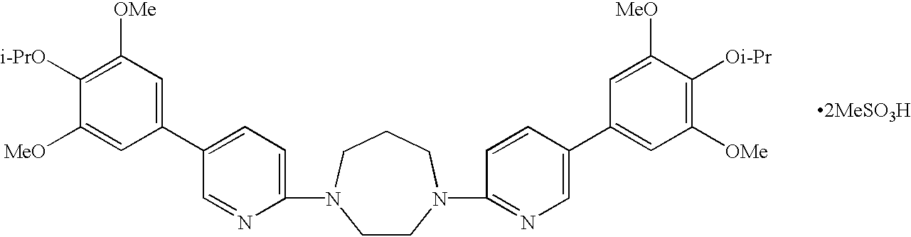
C1(C2=CC=C(N3CCN(C4=NC=C(C5=CC([OMe])=C([Oi-Pr])C([MeO])=C5)C=C4)CCC3)N=C2)=CC([OMe])=C([i-PrO])C([MeO])=C1.[2MeSO3H]
